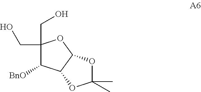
C1(CO)(CO)C([BnO])C2C(O1)OC(C)(C)O2
